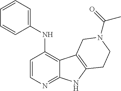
C1(NC2=C3C(=NC=C2)NC2=C3CN(C(=O)C)CC2)=CC=CC=C1
